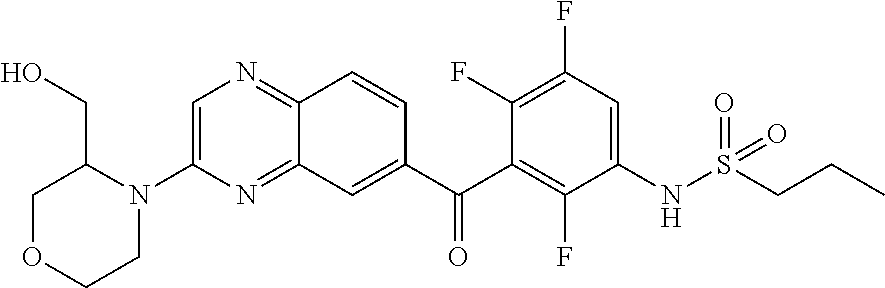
C1=C(N2CCOCC2CO)N=C2C(=N1)C=CC(C(C1=C(F)C(NS(=O)(=O)CCC)=CC(F)=C1F)=O)=C2
